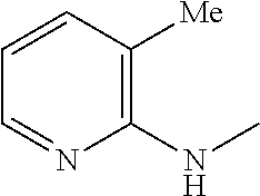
C1=CC([Me])=C(NC)N=C1
